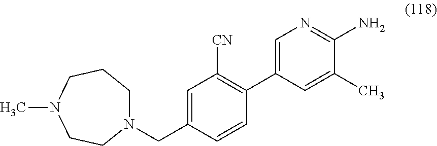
CN1CCN(CC2=CC([CN])=C(C3=CN=C(N)C(C)=C3)C=C2)CCC1
